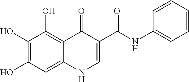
C1(O)=C(O)C=C2C(=C1O)C(=O)C(C(=O)NC1=CC=CC=C1)=CN2
